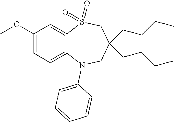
O(C1=CC=C2C(=C1)S(=O)(=O)CC(CCCC)(CCCC)CN2C1=CC=CC=C1)C
